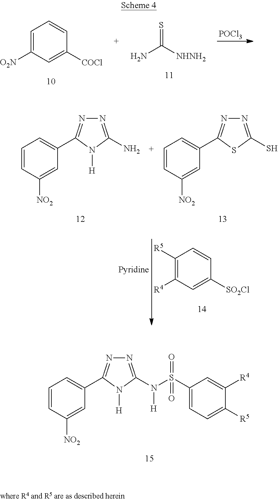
C1=CC([NO2])=CC(C2=NN=C(N(S(C3=CC=C([R5])C([R4])=C3)(=O)=O)[H])N2[H])=C1.C1=CC([NO2])=CC(C2=NN=C(N)N2[H])=C1.C1=CC([NO2])=CC(C2=NN=C(S)S2)=C1.C1([R5])=C([R4])C=C([SO2Cl])C=C1.C1=C([O2N])C=C([COCl])C=C1.S=C([NHNH2])N.[POCl3]
